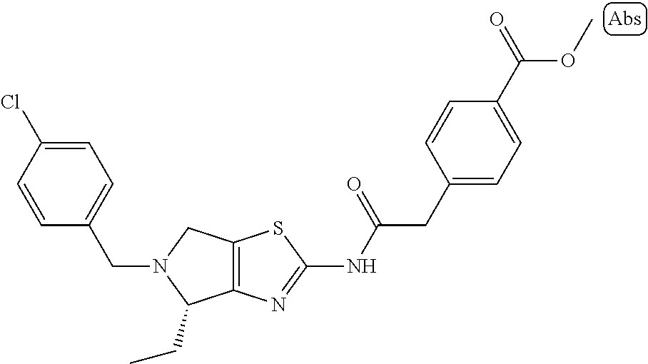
C12=C(N=C(NC(CC3=CC=C(C(OC)=O)C=C3)=O)S1)C(CC)N(CC1=CC=C(Cl)C=C1)C2
